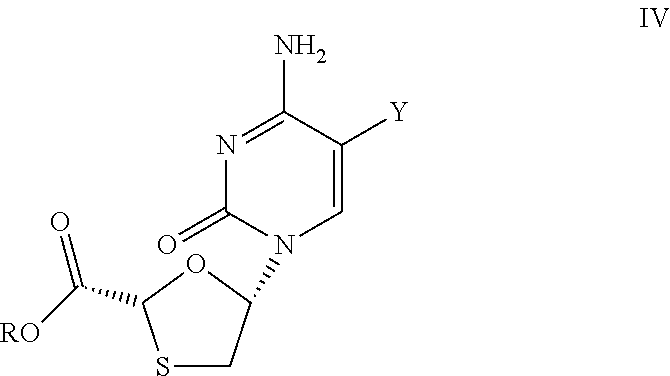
S1CC(N2C=C([Y])C(N)=NC2=O)OC1C([RO])=O
